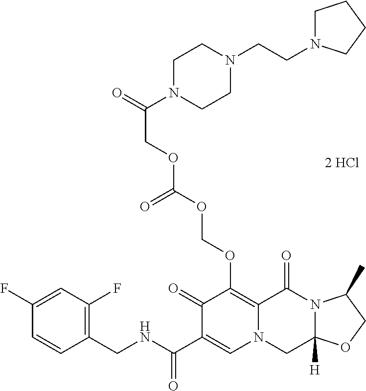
C1(CNC(C2=CN3C(=C(OCOC(OCC(=O)N4CCN(CCN5CCCC5)CC4)=O)C2=O)C(=O)N2C([H])(C3)OCC2C)=O)=C(F)C=C(F)C=C1
